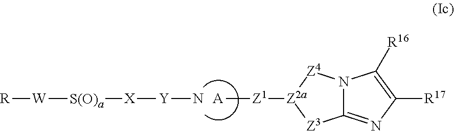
[A][Z1][Z2a]1[Z3]C2=NC([R17])=C([R16])N2[Z4]1.[R][W][S(O)a][X][Y]N
